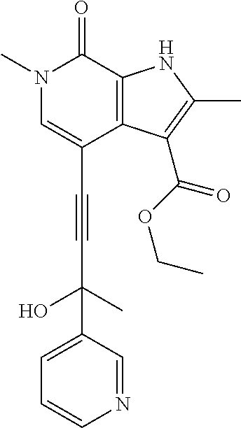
C(C1=CN(C)C(=O)C2=C1C(C(OCC)=O)=C(C)N2)#CC(O)(C)C1=CC=CN=C1
